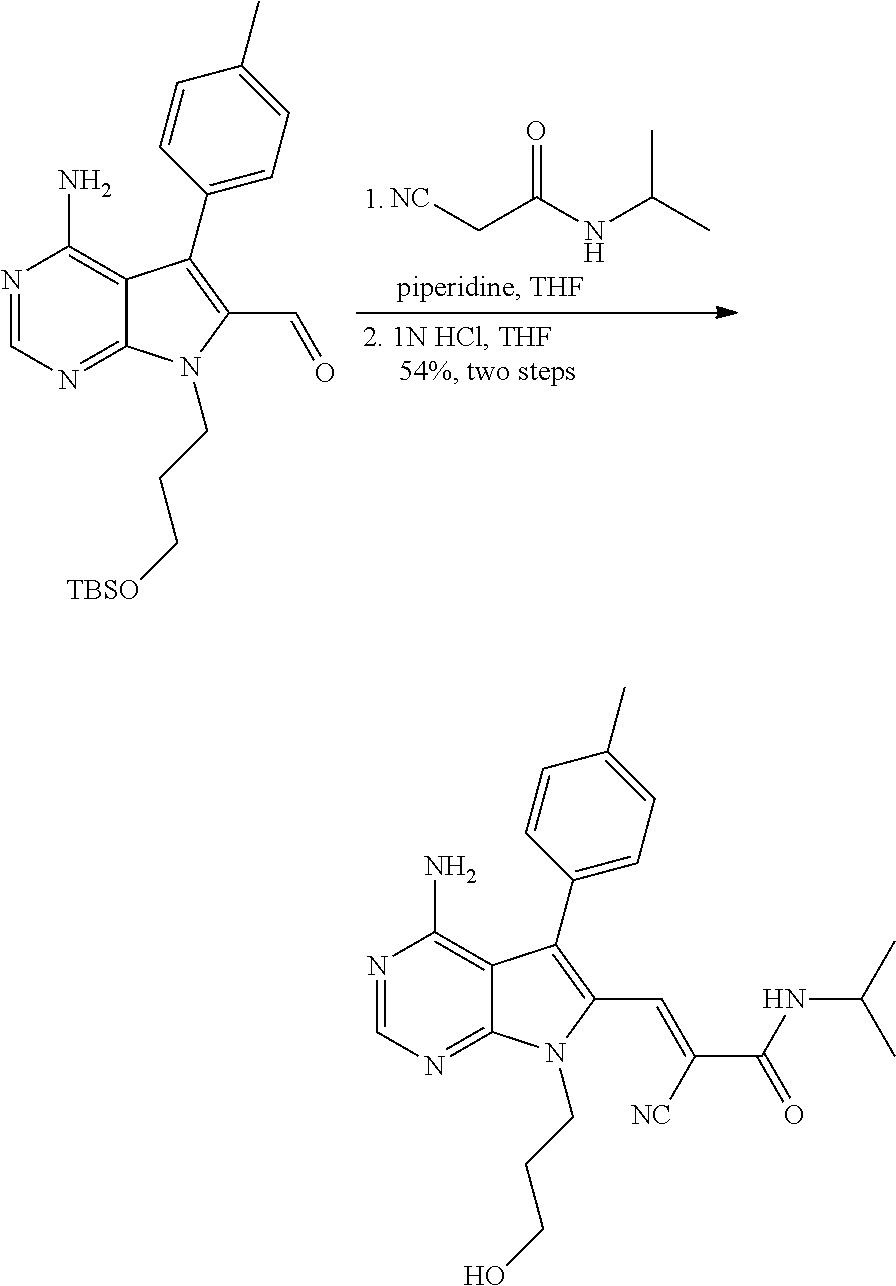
[NC]CC(NC(C)C)=O.N1=CN=C2C(=C1N)C(C1=CC=C(C)C=C1)=C(C=O)N2CCC[TBSO].N1=CN=C2C(=C1N)C(C1=CC=C(C)C=C1)=C(C=C(C(NC(C)C)=O)[NC])N2CCCO
